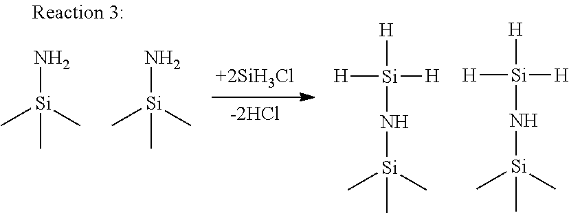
N[Si](C)(C)C.N[Si](C)(C)C.N([Si](C)(C)C)[Si]([H])([H])[H].N([Si](C)(C)C)[Si]([H])([H])[H]
